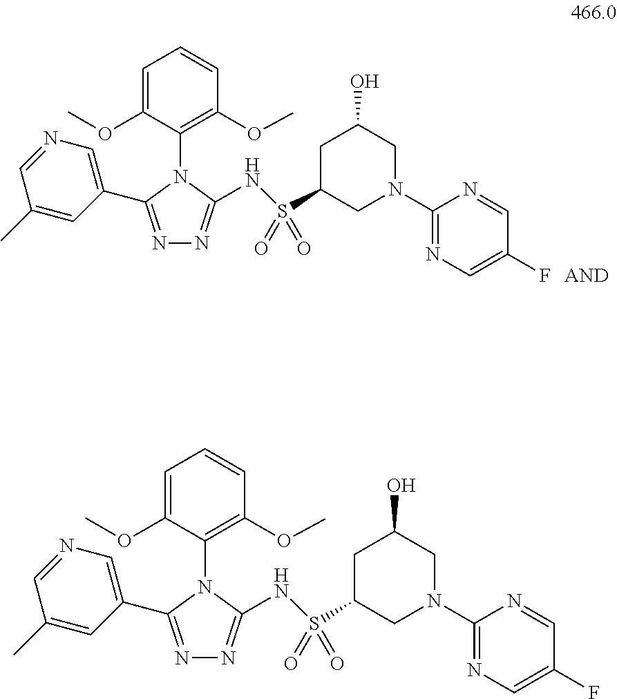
C1(N2CC(O)CC(S(=O)(=O)NC3=NN=C(C4=CN=CC(C)=C4)N3C3=C(OC)C=CC=C3OC)C2)=NC=C(F)C=N1.C1(N2CC(O)CC(S(=O)(=O)NC3=NN=C(C4=CN=CC(C)=C4)N3C3=C(OC)C=CC=C3OC)C2)=NC=C(F)C=N1
